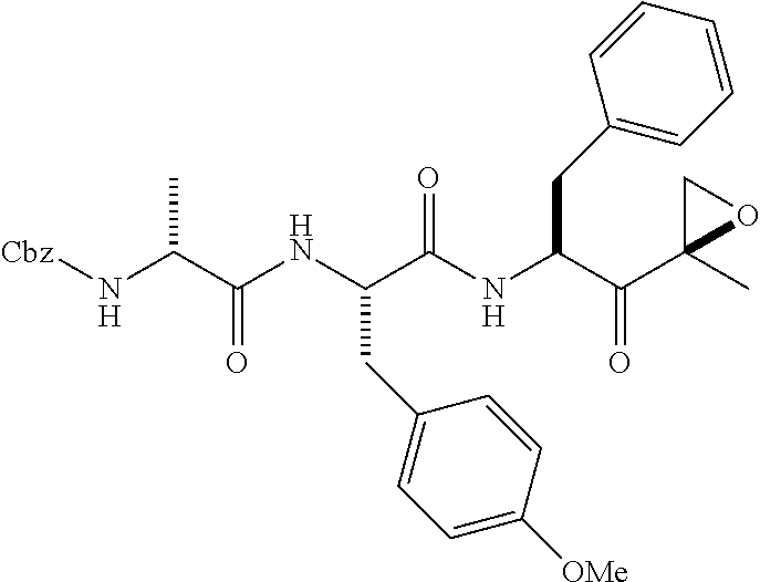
N(C(C(NC(C(NC(C(C1(C)OC1)=O)CC1=CC=CC=C1)=O)CC1=CC=C([OMe])C=C1)=O)C)[Cbz]
